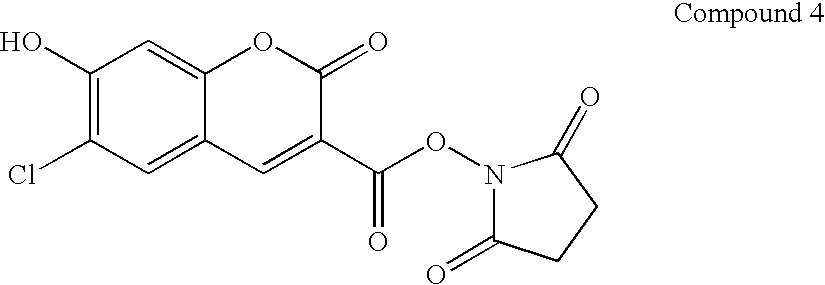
C1(O)=C(Cl)C=C2C(=C1)OC(=O)C(C(ON1C(=O)CCC1=O)=O)=C2
